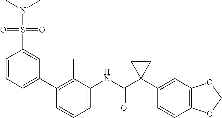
C1=C(NC(C2(C3=CC4=C(C=C3)OCO4)CC2)=O)C(C)=C(C2=CC=CC(S(=O)(=O)N(C)C)=C2)C=C1
